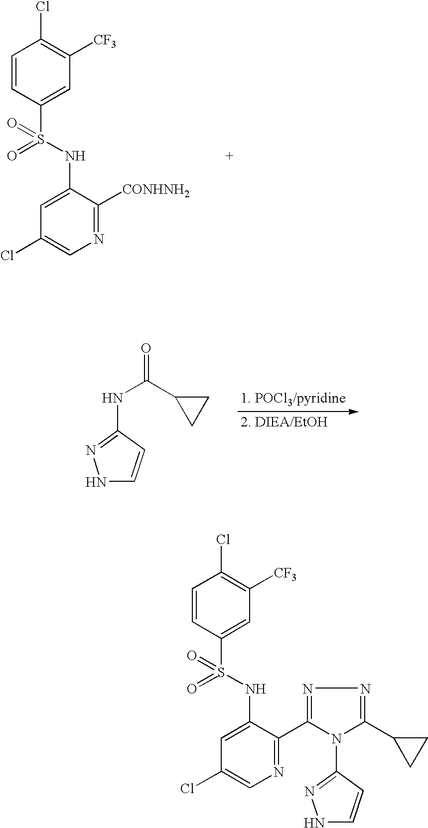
C1=CC(S(NC2=CC(Cl)=CN=C2[CONHNH2])(=O)=O)=CC([CF3])=C1Cl.N(C1=NNC=C1)C(C1CC1)=O.C1=CC(S(NC2=CC(Cl)=CN=C2C2=NN=C(C3CC3)N2C2=NNC=C2)(=O)=O)=CC([CF3])=C1Cl
